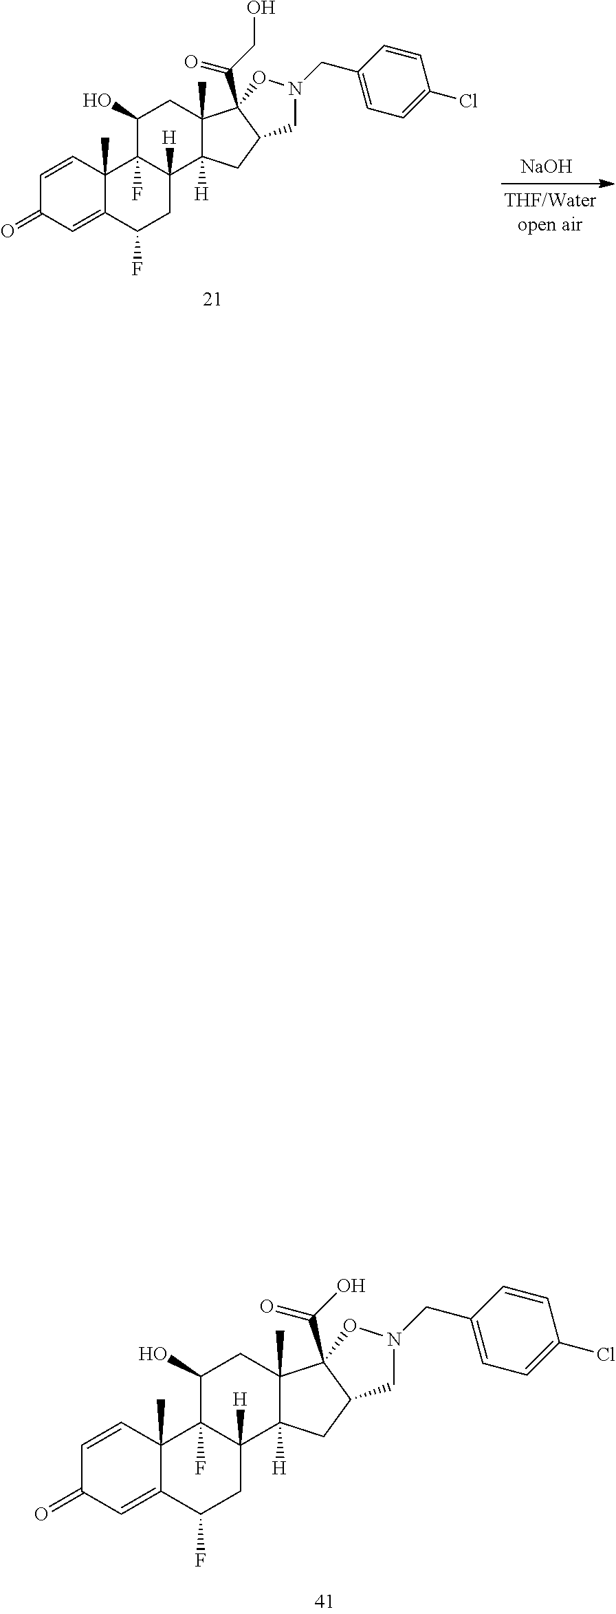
C1=CC2(C)C(=CC1=O)C(F)CC1([H])C2(F)C(O)CC2(C)C1([H])CC1C2(C(O)=O)ON(CC2=CC=C(Cl)C=C2)C1.C1=CC2(C)C(=CC1=O)C(F)CC1([H])C2(F)C(O)CC2(C)C1([H])CC1C2(C(CO)=O)ON(CC2=CC=C(Cl)C=C2)C1.[THF/Wateropen air].[NaOH]
